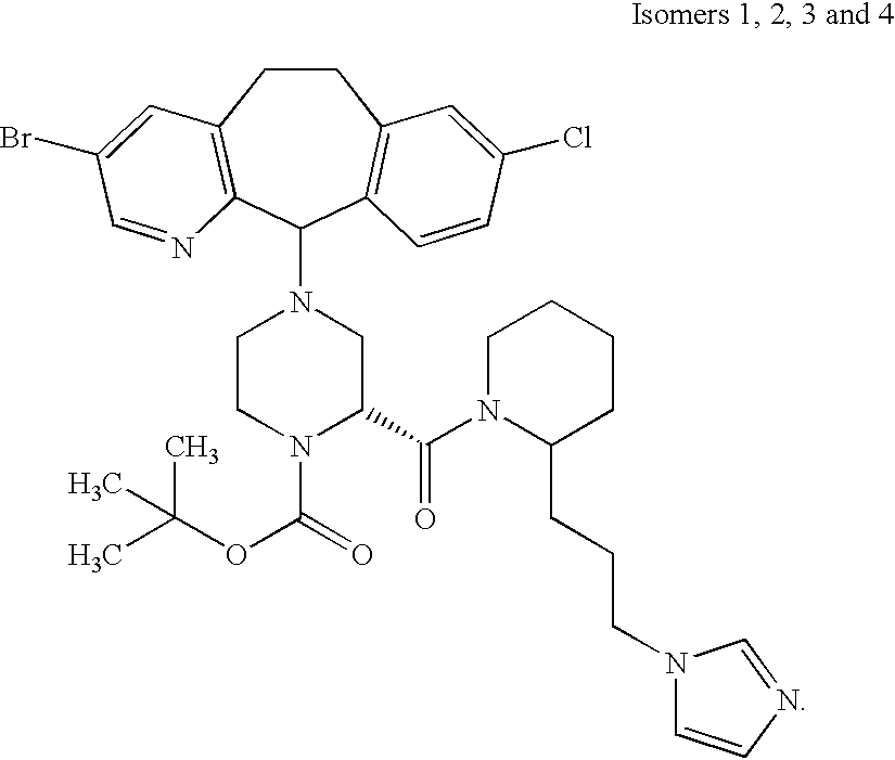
C1CC2=C(C(N3CCN(C(=O)OC(C)(C)C)C(C(N4C(CCCN5C=CN=C5)CCCC4)=O)C3)C3=C1C=C(Cl)C=C3)N=CC(Br)=C2
